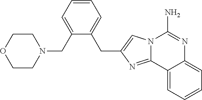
N12C(=NC(CC3=CC=CC=C3CN3CCOCC3)=C1)C1=CC=CC=C1N=C2N
